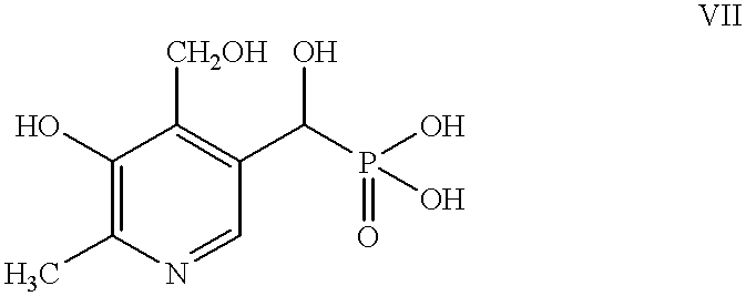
C1(O)=C(C)N=CC(C(P(O)(=O)O)O)=C1[CH2OH]
